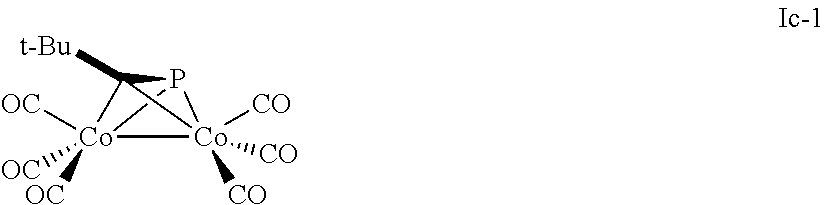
[Co]12([OC])([OC])([OC])[Co]3([CO])([CO])([CO])C1([t-Bu])P23
